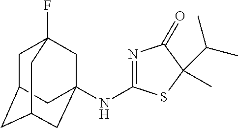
C1C2CC3CC(NC4=NC(=O)C(C)(C(C)C)S4)(CC1(F)C3)C2
